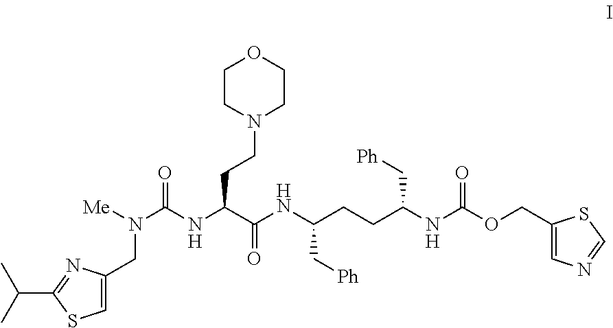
C(C1=NC(CN(C(=O)NC(C(NC(CCC(NC(OCC2=CN=CS2)=O)C[Ph])C[Ph])=O)CCN2CCOCC2)[Me])=CS1)(C)C
